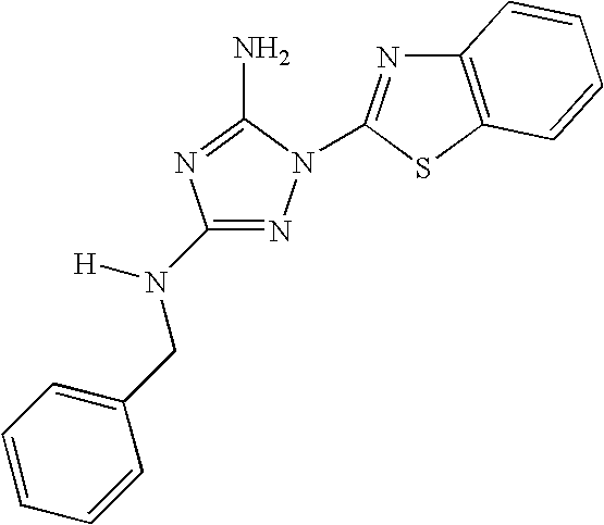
N1=C(N(CC2=CC=CC=C2)[H])N=C(N)N1C1=NC2=C(S1)C=CC=C2
